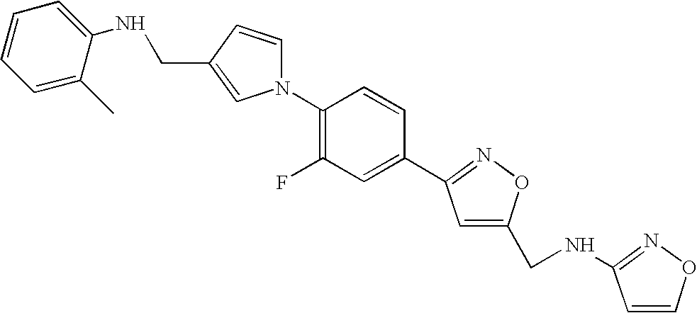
N1(C2=C(F)C=C(C3=NOC(CNC4=NOC=C4)=C3)C=C2)C=CC(CNC2=CC=CC=C2C)=C1
